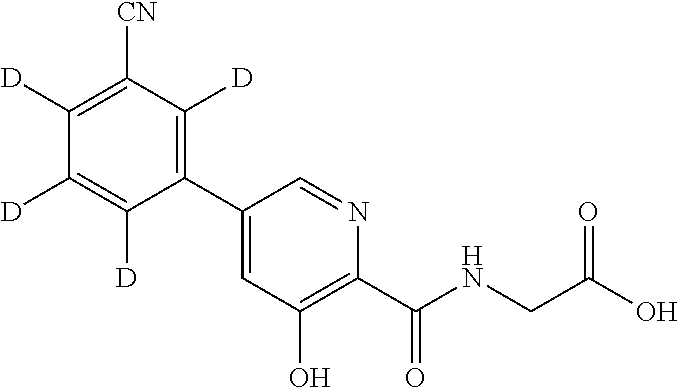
C1(C2=CC(O)=C(C(NCC(O)=O)=O)N=C2)=C([D])C([CN])=C([D])C([D])=C1[D]
